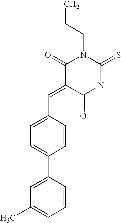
C=CCN1C(=O)C(=CC2=CC=C(C3=CC(C)=CC=C3)C=C2)C(=O)NC1=S
